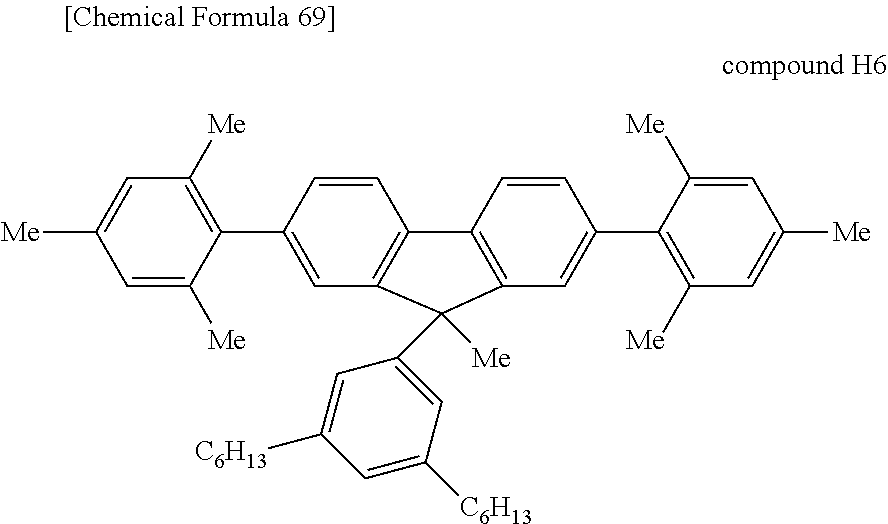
C1=CC(C2=C([Me])C=C([Me])C=C2[Me])=CC2=C1C1=C(C=C(C3=C([Me])C=C([Me])C=C3[Me])C=C1)C2([Me])C1=CC([C6H13])=CC([C6H13])=C1
